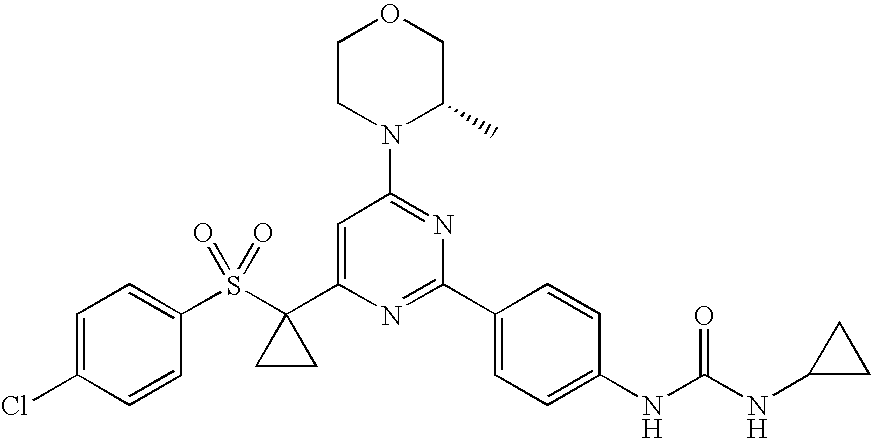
C1=C(C2(S(C3=CC=C(Cl)C=C3)(=O)=O)CC2)N=C(C2=CC=C(NC(NC3CC3)=O)C=C2)N=C1N1CCOCC1C
